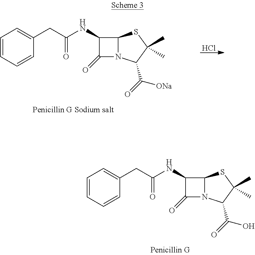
C1=CC=CC(CC(NC2C(=O)N3C2SC(C)(C)C3C(=O)[ONa])=O)=C1.Cl.C1=CC=CC(CC(NC2C(=O)N3C2SC(C)(C)C3C(=O)O)=O)=C1
